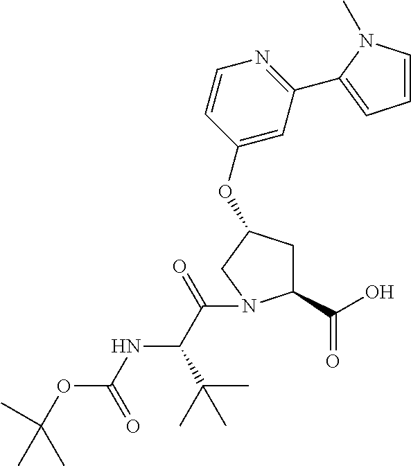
C(C(=O)N1C(C(O)=O)CC(OC2=CC(C3=CC=CN3C)=NC=C2)C1)(C(C)(C)C)NC(=O)OC(C)(C)C
